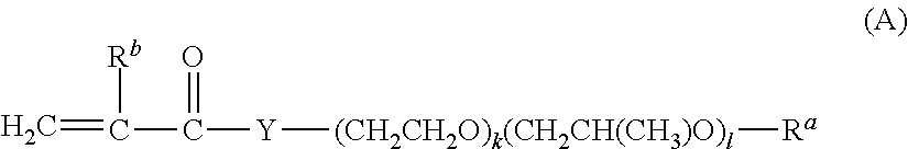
C=C(C([Y][(CH2CH2O)k(CH2CH(CH3)O)l][Ra])=O)[Rb]
